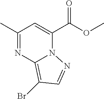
C1(C)=NC2=C(Br)C=NN2C(C(OC)=O)=C1
